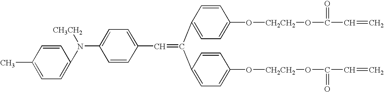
N(C1=CC=C(C=C(C2=CC=C(O[CH2CH2]OC(=O)C=C)C=C2)C2=CC=C(O[CH2CH2]OC(=O)C=C)C=C2)C=C1)([CH3CH2])C1=CC=C(C)C=C1
